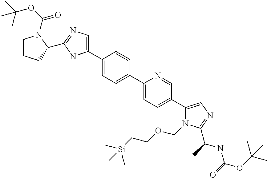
C1(C2=CN=C(C3CCCN3C(=O)OC(C)(C)C)N2)=CC=C(C2=CC=C(C3=CN=C(C(NC(OC(C)(C)C)=O)C)N3COCC[Si](C)(C)C)C=N2)C=C1
